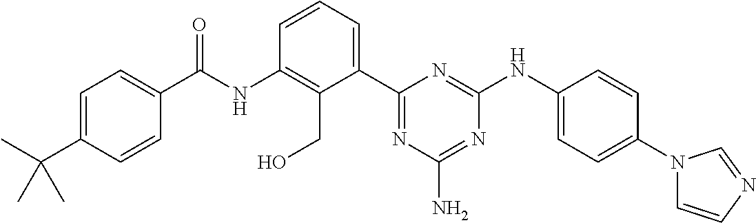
N(C1=C(CO)C(C2=NC(N)=NC(NC3=CC=C(N4C=CN=C4)C=C3)=N2)=CC=C1)C(=O)C1=CC=C(C(C)(C)C)C=C1
